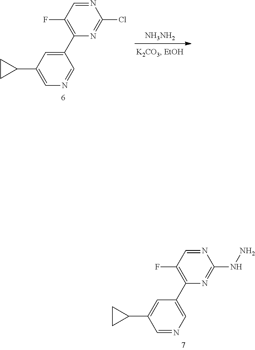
C1(C2=C(F)C=NC(NN)=N2)=CN=CC(C2CC2)=C1.[NH3NH2].C1(C2=C(F)C=NC(Cl)=N2)=CC(C2CC2)=CN=C1
